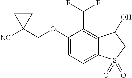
C(OC1=CC=C2C(=C1C(F)F)C(O)CS2(=O)=O)C1([NC])CC1
